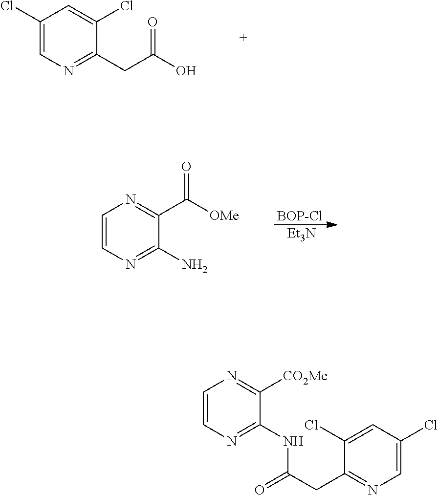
C1(Cl)=CN=C(CC(O)=O)C(Cl)=C1.[BOP-Cl].[Et3N].C1=CN=C(N)C(C([OMe])=O)=N1.C1=CN=C(NC(CC2=NC=C(Cl)C=C2Cl)=O)C([CO2Me])=N1
